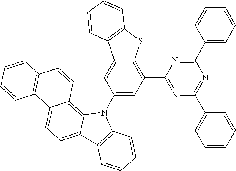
C1(C2=CC=CC=C2)=NC(C2=C3C(=CC(N4C5=C6C(=CC=C5C5=C4C=CC=C5)C4=C(C=C6)C=CC=C4)=C2)C2=C(S3)C=CC=C2)=NC(C2=CC=CC=C2)=N1
